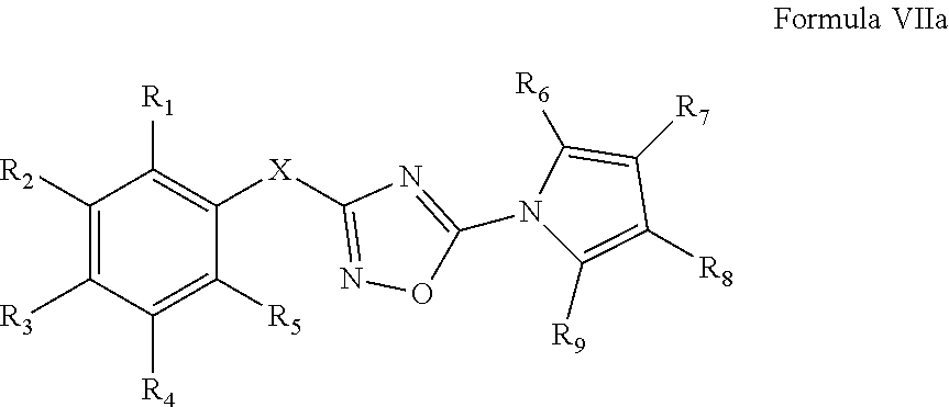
O1C(N2C([R9])=C([R8])C([R7])=C2[R6])=NC([X]C2=C([R1])C([R2])=C([R3])C([R4])=C2[R5])=N1
